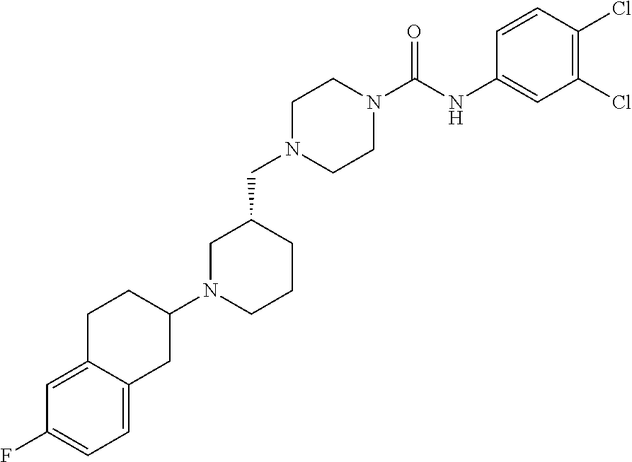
C1N(CC2CN(C3CCC4=CC(F)=CC=C4C3)CCC2)CCN(C(NC2=CC(Cl)=C(Cl)C=C2)=O)C1
